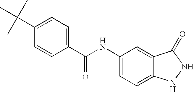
C1=C(NC(C2=CC=C(C(C)(C)C)C=C2)=O)C=C2C(=C1)NNC2=O
